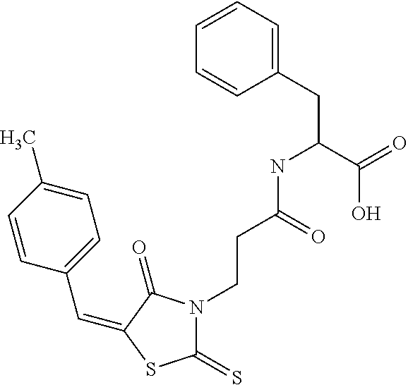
C(C1=CC=C(C)C=C1)=C1C(=O)N(CCC(NC(CC2=CC=CC=C2)C(=O)O)=O)C(=S)S1
